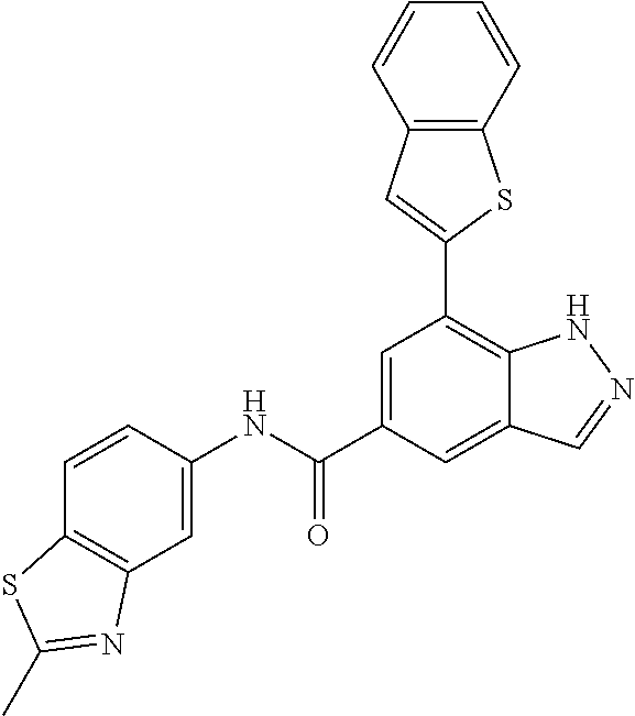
C1=C(C(NC2=CC3=C(C=C2)SC(C)=N3)=O)C=C2C(=C1C1=CC3=C(S1)C=CC=C3)NN=C2
